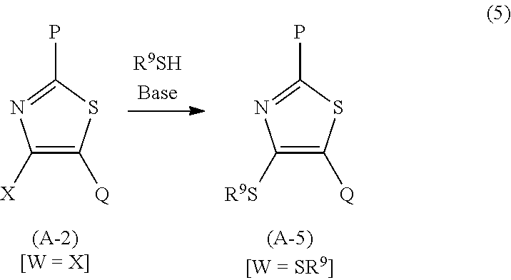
C1([X])=C([Q])SC(P)=N1.C1([R9S])=C([Q])SC(P)=N1
